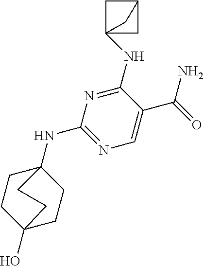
C1(NC23CC(C2)C3)=NC(NC23CCC(O)(CC2)CC3)=NC=C1C(=O)N
